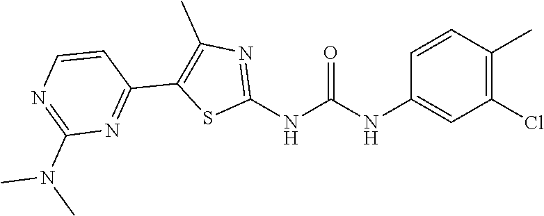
C1(Cl)=C(C)C=CC(NC(NC2=NC(C)=C(C3=NC(N(C)C)=NC=C3)S2)=O)=C1
